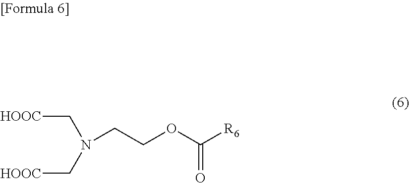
[HOOC]CN(C[HOOC])CCOC([R6])=O
